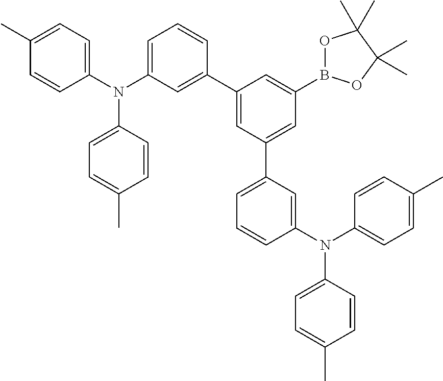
C1(N(C2=CC=CC(C3=CC(C4=CC=CC(N(C5=CC=C(C)C=C5)C5=CC=C(C)C=C5)=C4)=CC(B4OC(C)(C)C(C)(C)O4)=C3)=C2)C2=CC=C(C)C=C2)=CC=C(C)C=C1
